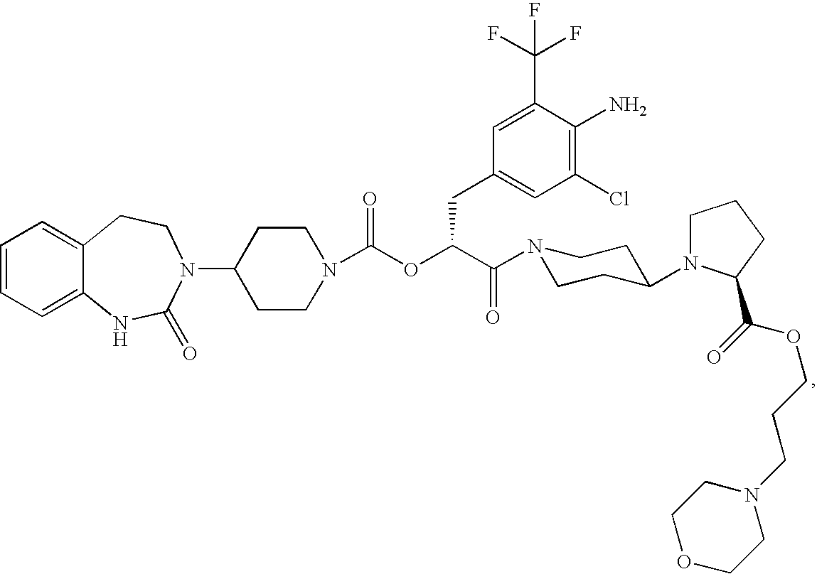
C1=CC=C2C(=C1)CCN(C1CCN(C(OC(C(=O)N3CCC(N4CCCC4C(=O)OCCCN4CCOCC4)CC3)CC3=CC(Cl)=C(N)C(C(F)(F)F)=C3)=O)CC1)C(=O)N2
